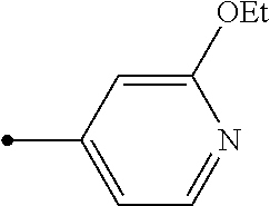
C1([OEt])=CC(C)=CC=N1
